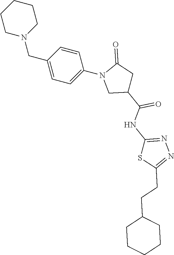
C1CN(CC2=CC=C(N3CC(C(NC4=NN=C(CCC5CCCCC5)S4)=O)CC3=O)C=C2)CCC1
